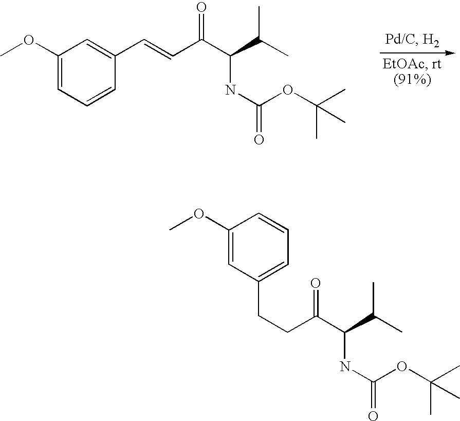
C(=CC(C(C(C)C)NC(OC(C)(C)C)=O)=O)C1=CC(OC)=CC=C1.C(CC(C(C(C)C)NC(OC(C)(C)C)=O)=O)C1=CC=CC(OC)=C1
